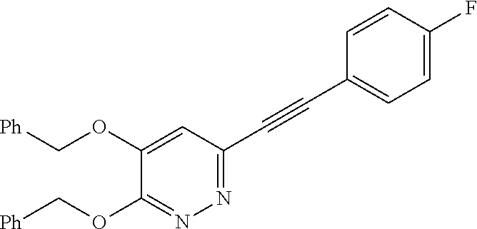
C1=C(OC[Ph])C(OC[Ph])=NN=C1C#CC1=CC=C(F)C=C1
